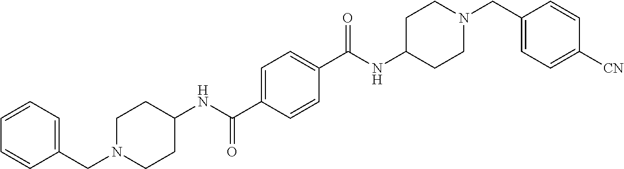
N(C(=O)C1=CC=C(C(=O)NC2CCN(CC3=CC=C([CN])C=C3)CC2)C=C1)C1CCN(CC2=CC=CC=C2)CC1
